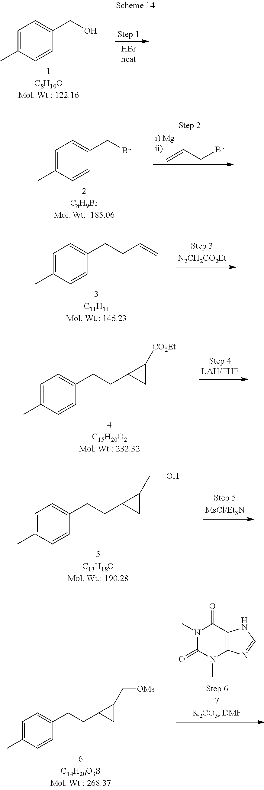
C1=C(C)C=CC(CO)=C1.C1=C(C)C=CC(CBr)=C1.C(=C)CBr.C1=C(C)C=CC(CCC=C)=C1.C1=C(C)C=CC(CCC2CC2[CO2Et])=C1.C1=C(C)C=CC(CCC2CC2CO)=C1.N1(C)C(=O)N(C)C2=C(C1=O)NC=N2.C1=C(C)C=CC(CCC2CC2C[OMs])=C1
